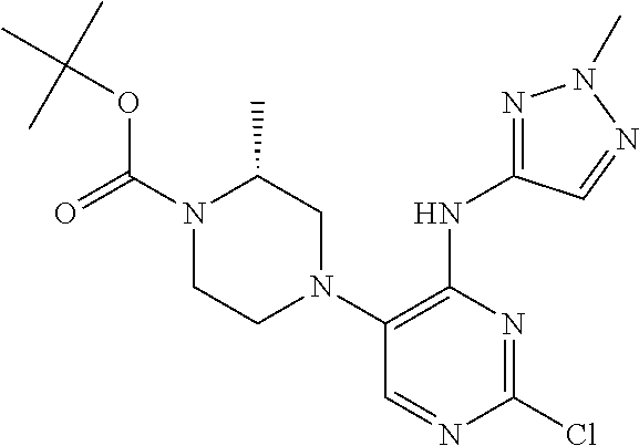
N1(C(=O)OC(C)(C)C)CCN(C2=C(NC3=NN(C)N=C3)N=C(Cl)N=C2)CC1C
